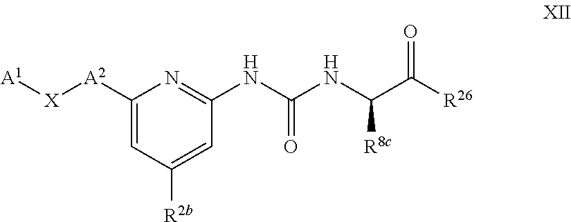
C1([A2][X][A1])=CC([R2b])=CC(NC(NC([R8c])C([R26])=O)=O)=N1
